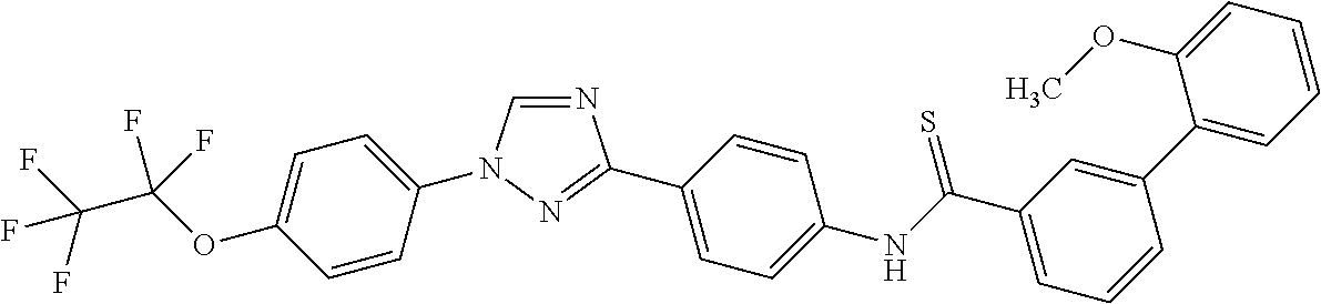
C1=CC(N2C=NC(C3=CC=C(NC(C4=CC=CC(C5=CC=CC=C5OC)=C4)=S)C=C3)=N2)=CC=C1OC(C(F)(F)F)(F)F
